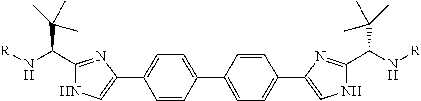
C1(C2=CC=C(C3=CNC(C(C(C)(C)C)N[R])=N3)C=C2)=CC=C(C2=CNC(C(N[R])C(C)(C)C)=N2)C=C1
